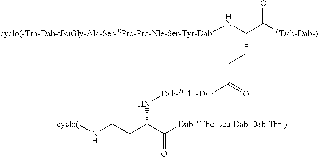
[cyclo(]NCCC(C([Dab-DPhe-Leu-Dab-Dab-Thr-)])=O)N[Dab-DThr-Dab]C(CCC(C([DDab-Dab-)])=O)N[cyclo(-Trp-Dab-tBuGly-Ala-Ser-DPro-Pro-Nle-Ser-Tyr-Dab])=O
